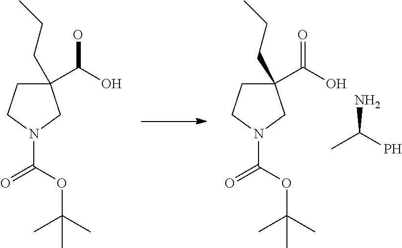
C1(C(O)O)(CCC)CCN(C(OC(C)(C)C)=O)C1.C1(C(O)=O)(CCC)CCN(C(OC(C)(C)C)=O)C1.NC(C)P
